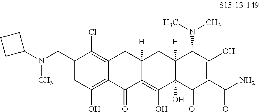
C1(CN(C2CCC2)C)=CC(O)=C2C(=C1Cl)CC1([H])C(=C(O)C3(O)C([H])(C1)C(N(C)C)C(O)=C(C(N)=O)C3=O)C2=O
